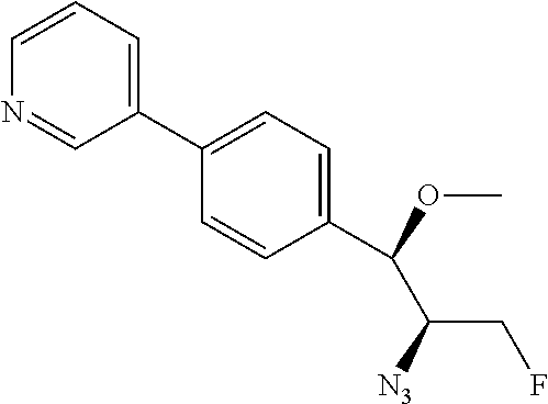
C1(C2=CC=CN=C2)=CC=C(C(C(CF)[N3])OC)C=C1
